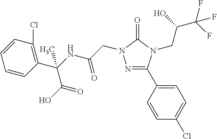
N1=C(C2=CC=C(Cl)C=C2)N(CC(C(F)(F)F)O)C(=O)N1CC(NC(C1=C(Cl)C=CC=C1)(C(O)=O)C)=O
